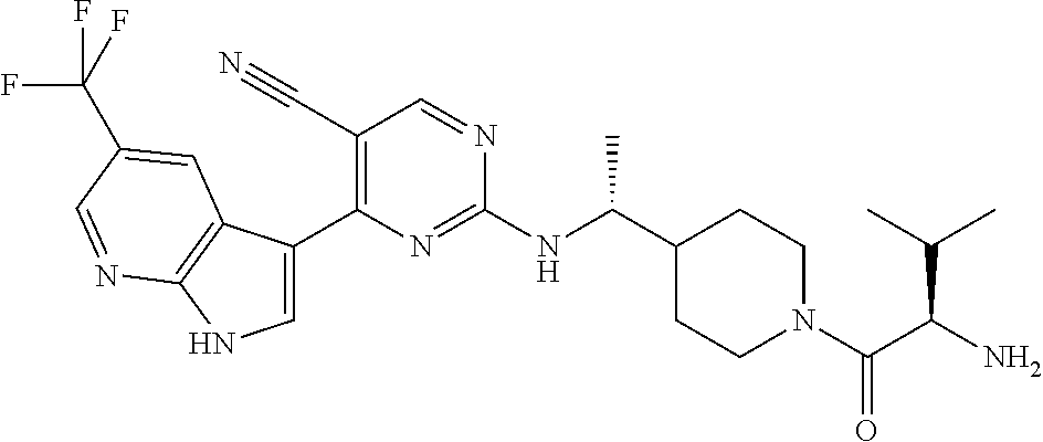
C1(C(NC2=NC(C3=CNC4=C3C=C(C(F)(F)F)C=N4)=C(C#N)C=N2)C)CCN(C(C(N)C(C)C)=O)CC1
